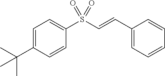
C1(C(C)(C)C)=CC=C(S(C=CC2=CC=CC=C2)(=O)=O)C=C1
